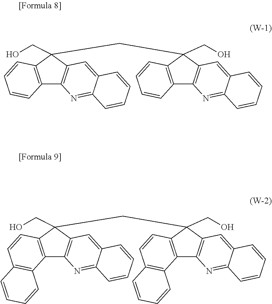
C12=C(C(CO)(CC3(CO)C4=C(C5=C3C=CC=C5)N=C3C(=C4)C=CC=C3)C3=C1N=C1C(=C3)C=CC=C1)C=CC=C2.C12=C(C(CO)(CC3(CO)C4=C(C5=C3C=CC3=C5C=CC=C3)N=C3C(=C4)C=CC=C3)C3=C1N=C1C(=C3)C=CC=C1)C=CC1=C2C=CC=C1
